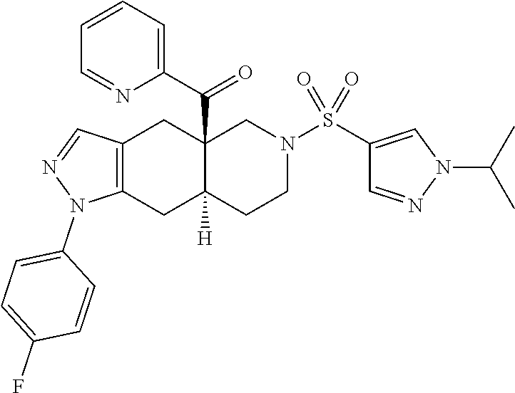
C12=C(C=NN1C1=CC=C(F)C=C1)CC1(C(C3=CC=CC=N3)=O)C([H])(C2)CCN(S(C2=CN(C(C)C)N=C2)(=O)=O)C1
